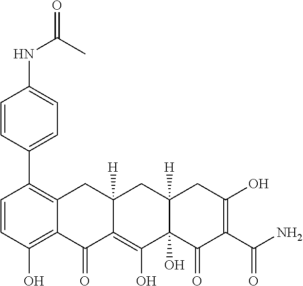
C1=CC(O)=C2C(=C1C1=CC=C(NC(=O)C)C=C1)CC1([H])C(=C(O)C3(O)C([H])(C1)CC(O)=C(C(N)=O)C3=O)C2=O
